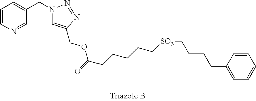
C1=CN=CC(CN2C=C(COC(CCCCC[SO3]CCCCC3=CC=CC=C3)=O)N=N2)=C1
